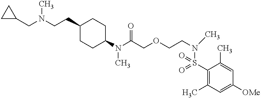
C1(N(C(COCCN(C)S(C2=C(C)C=C([OMe])C=C2C)(=O)=O)=O)C)CCC(CCN(CC2CC2)C)CC1
